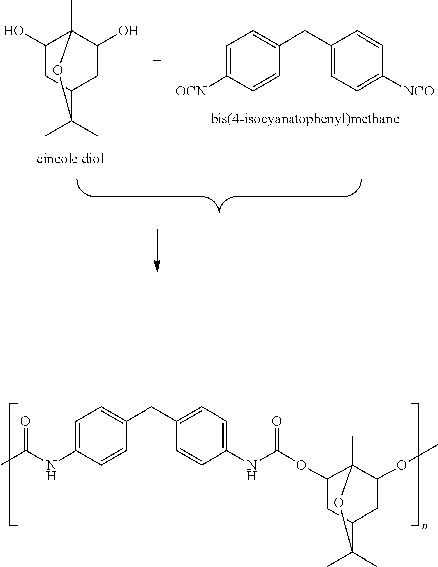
C1(O)CC2CC(O)C1(C)OC2(C)C.C1=C([OCN])C=CC(CC2=CC=C([NCO])C=C2)=C1.C1(OC(NC2=CC=C(CC3=CC=C(NC(C)=O)C=C3)C=C2)=O)CC2CC(OC)C1(C)OC2(C)C
